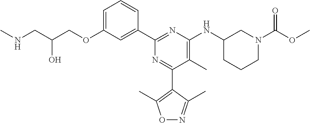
C1=C(OCC(CNC)O)C=C(C2=NC(NC3CCCN(C(OC)=O)C3)=C(C)C(C3=C(C)ON=C3C)=N2)C=C1
